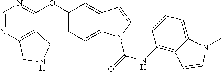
C1(OC2=NC=NC3=C2CNC3)=CC=C2C(=C1)C=CN2C(=O)NC1=C2C(=CC=C1)N(C)C=C2
